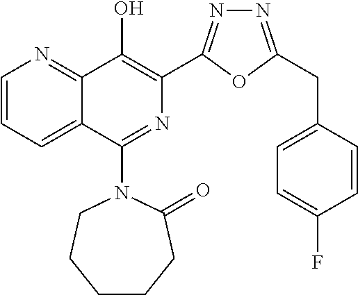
C1=CC=C2C(=N1)C(O)=C(C1=NN=C(CC3=CC=C(F)C=C3)O1)N=C2N1CCCCCC1=O
